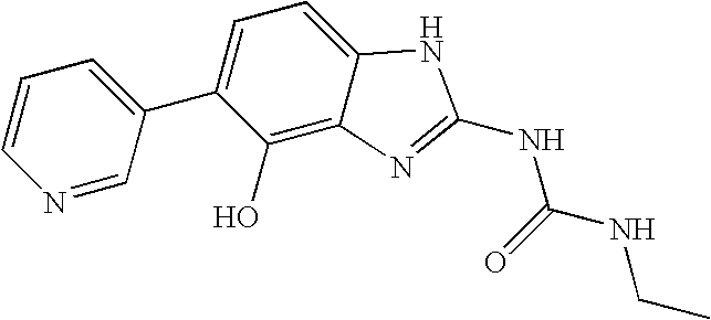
C1(C2=CC=C3C(=C2O)N=C(NC(=O)NCC)N3)=CC=CN=C1
